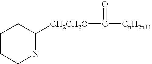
C1CCNC([CH2CH2O]C([CnH2n+1])=O)C1
